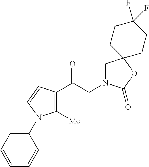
C1([Me])=C(C(CN2CC3(OC2=O)CCC(F)(F)CC3)=O)C=CN1C1=CC=CC=C1
